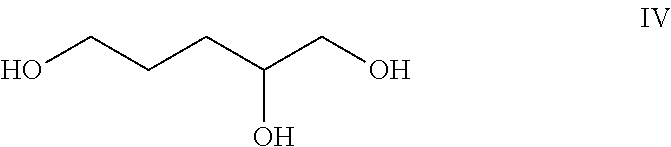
OCCCC(CO)O
